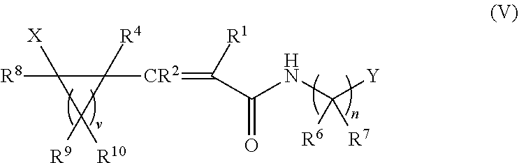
C1([CR2]=C([R1])C(NC([Y])([R6])[R7])=O)([R4])C([R8])([X])C1([R9])[R10]
